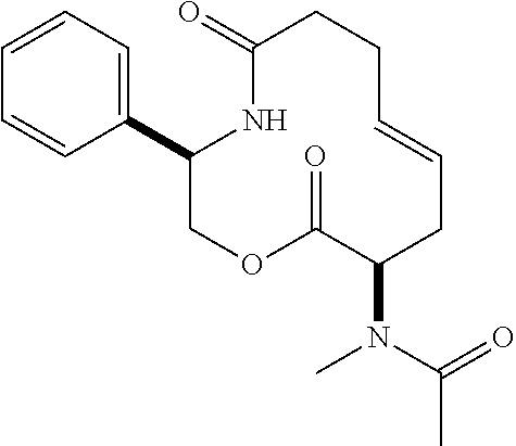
C1(C2=CC=CC=C2)COC(=O)C(N(C(C)=O)C)CC=CCCC(=O)N1
